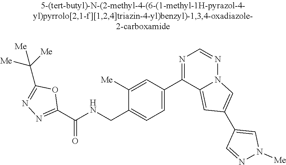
C1([Me])=CC(C2=NC=NN3C2=CC(C2=CN([Me])N=C2)=C3)=CC=C1CNC(C1=NN=C(C([Me])([Me])[Me])O1)=O
